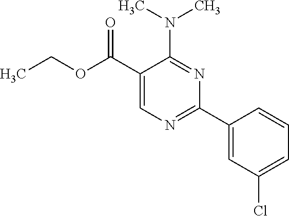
CCOC(C1=CN=C(C2=CC(Cl)=CC=C2)N=C1N(C)C)=O
